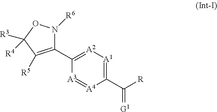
C1(C2=[A2][A1]=C(C(=[G1])[R])[A4]=[A3]2)=C([R5])C([R3])([R4])ON1[R6]
